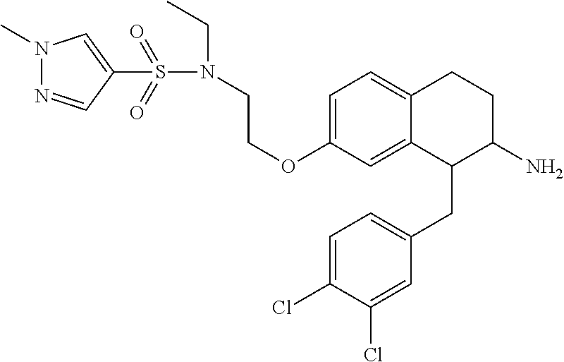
C1=C(OCCN(S(=O)(=O)C2=CN(C)N=C2)CC)C=C2C(=C1)CCC(N)C2CC1=CC=C(Cl)C(Cl)=C1
